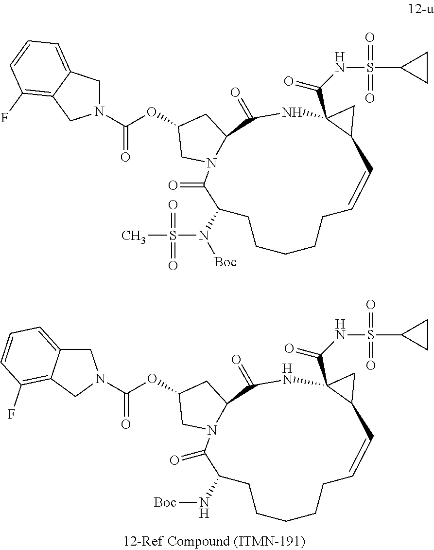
C1=CCCCCCC(N[Boc])C(=O)N2C(C(=O)NC3(C(NS(=O)(=O)C4CC4)=O)C1C3)CC(OC(=O)N1CC3=CC=CC(F)=C3C1)C2.C1=CCCCCCC(N([Boc])S(C)(=O)=O)C(=O)N2C(C(=O)NC3(C(NS(=O)(=O)C4CC4)=O)C1C3)CC(OC(=O)N1CC3=CC=CC(F)=C3C1)C2
